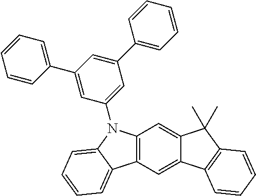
C12=C(C=C3C(=C1)C(C)(C)C1=C3C=CC=C1)C1=CC=CC=C1N2C1=CC(C2=CC=CC=C2)=CC(C2=CC=CC=C2)=C1
